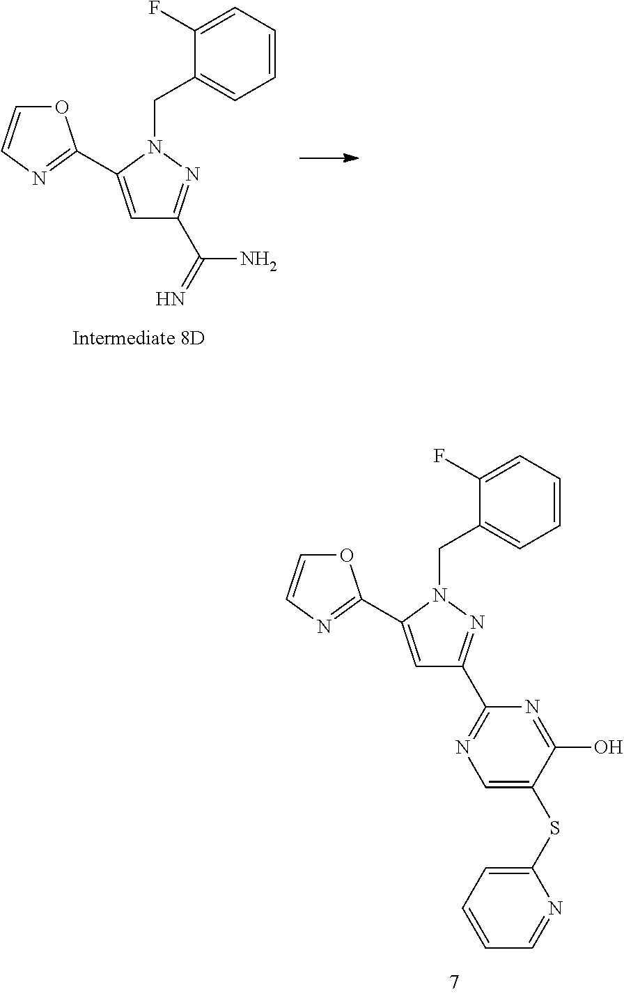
C1=C(C2=NC=CO2)N(CC2=CC=CC=C2F)N=C1C(=N)N.C1=C(C2=NC=CO2)N(CC2=CC=CC=C2F)N=C1C1=NC=C(SC2=CC=CC=N2)C(O)=N1
